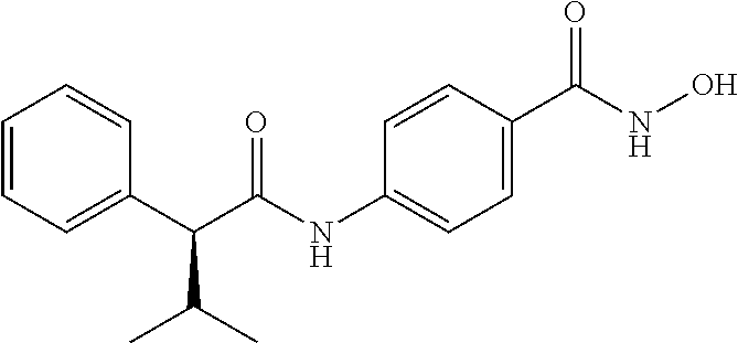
C1(C(NO)=O)=CC=C(NC(C(C2=CC=CC=C2)C(C)C)=O)C=C1
